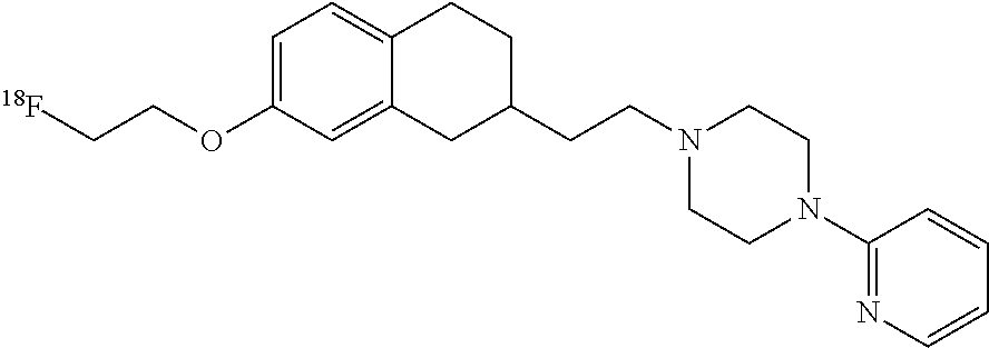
C1=C(OCC[18F])C=C2C(=C1)CCC(CCN1CCN(C3=NC=CC=C3)CC1)C2
